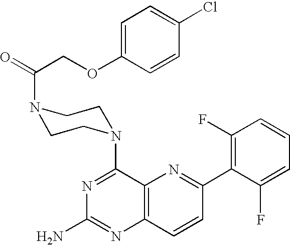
N1=C(N2CCN(C(COC3=CC=C(Cl)C=C3)=O)CC2)C2=C(N=C1N)C=CC(C1=C(F)C=CC=C1F)=N2
